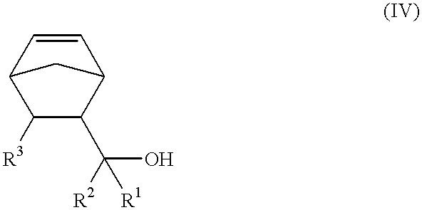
C12C([R3])C(C(O)([R2])[R1])C(C=C1)C2
